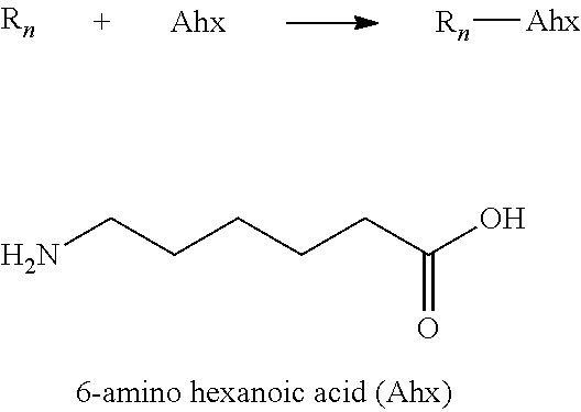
[Rn][Ahx].NCCCCCC(O)=O
